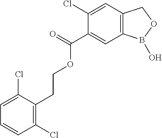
C1(Cl)=CC2=C(C=C1C(=O)OCCC1=C(Cl)C=CC=C1Cl)B(O)OC2
